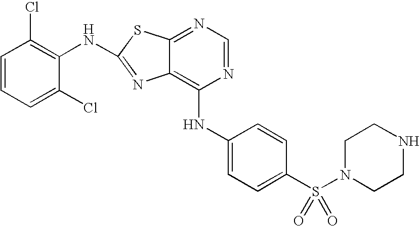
N1=CN=C2C(=C1NC1=CC=C(S(N3CCNCC3)(=O)=O)C=C1)N=C(NC1=C(Cl)C=CC=C1Cl)S2
